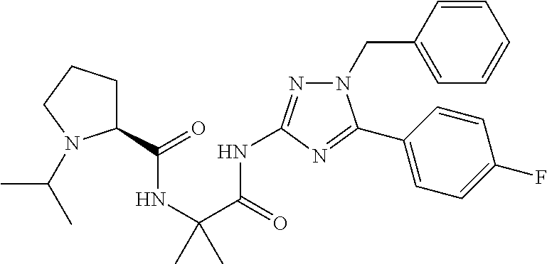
N(C(C(NC(=O)C1CCCN1C(C)C)(C)C)=O)C1=NN(CC2=CC=CC=C2)C(C2=CC=C(F)C=C2)=N1
